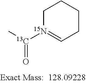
C1[15N]([13C](C)=O)=CCCC1
